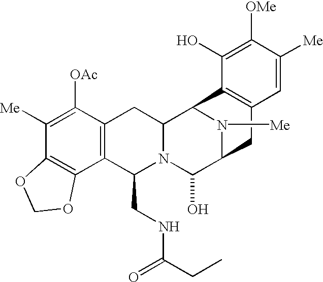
C1([Me])=C([OAc])C2=C(C3=C1OCO3)C(CNC(=O)CC)N1C(C2)C2N([Me])C(C1O)CC1=C2C(O)=C([OMe])C([Me])=C1
